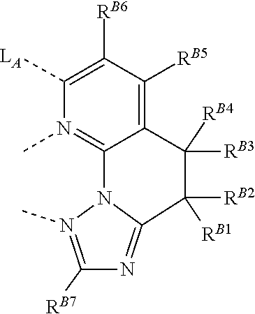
[RB1]C1([RB2])C2=NC([RB7])=N(C)N2C2=N(C)C([LA])=C([RB6])C([RB5])=C2C1([RB4])[RB3]
